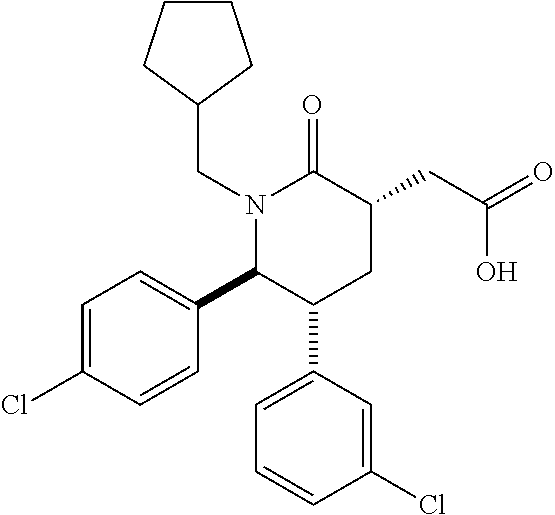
N1(CC2CCCC2)C(C2=CC=C(Cl)C=C2)C(C2=CC=CC(Cl)=C2)CC(CC(=O)O)C1=O
